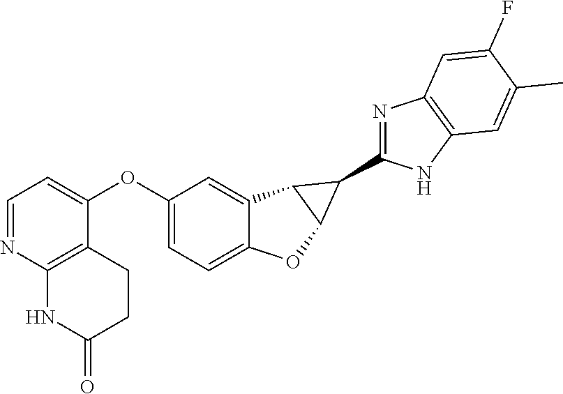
C1=NC2=C(C(OC3=CC=C4C(=C3)C3C(O4)C3C3=NC4=C(N3)C=C(C)C(F)=C4)=C1)CCC(=O)N2
